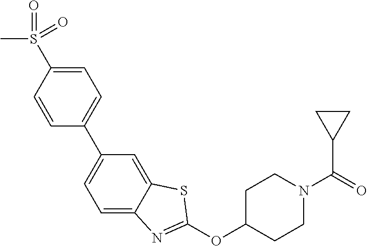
C1=C(S(C)(=O)=O)C=CC(C2=CC=C3C(=C2)SC(OC2CCN(C(C4CC4)=O)CC2)=N3)=C1
